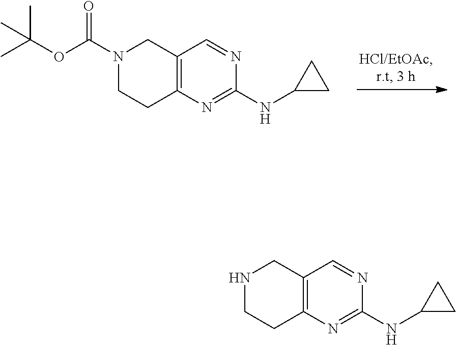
C12=C(N=C(NC3CC3)N=C1)CCN(C(OC(C)(C)C)=O)C2.C12=C(N=C(NC3CC3)N=C1)CCNC2
